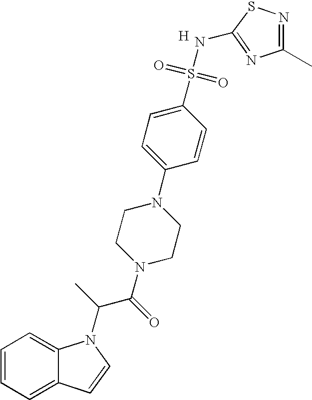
C1=CC=C2C(=C1)N(C(C(N1CCN(C3=CC=C(S(=O)(=O)NC4=NC(C)=NS4)C=C3)CC1)=O)C)C=C2.[H]
